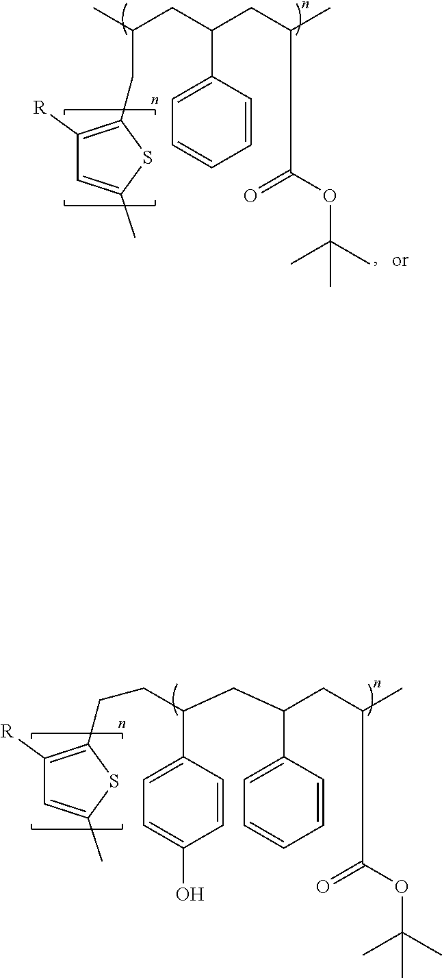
C(CC(C1=CC=CC=C1)CC(C(OC(C)(C)C)=O)C)(CC1=C([R])C=C(C)S1)C.C1(C(CCC2=C([R])C=C(C)S2)CC(CC(C(OC(C)(C)C)=O)C)C2=CC=CC=C2)=CC=C(O)C=C1
